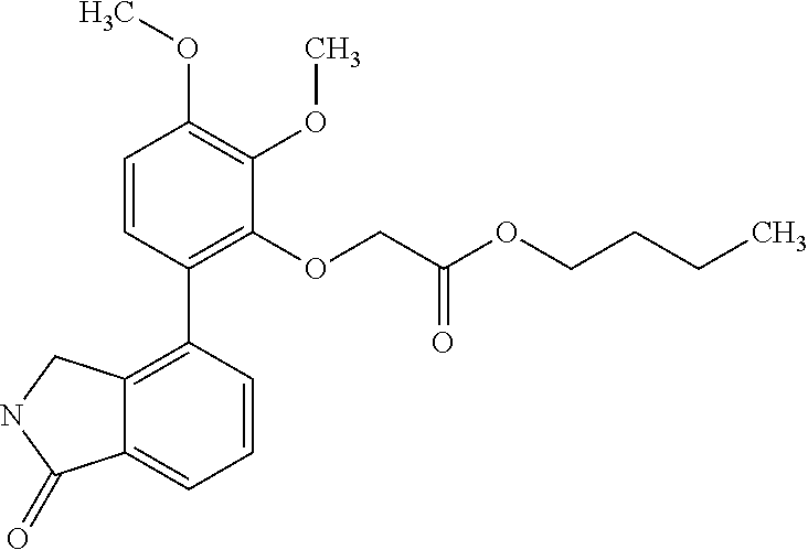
C12=C(C3=C(OCC(OCCCC)=O)C(OC)=C(OC)C=C3)C=CC=C1C(=O)NC2
